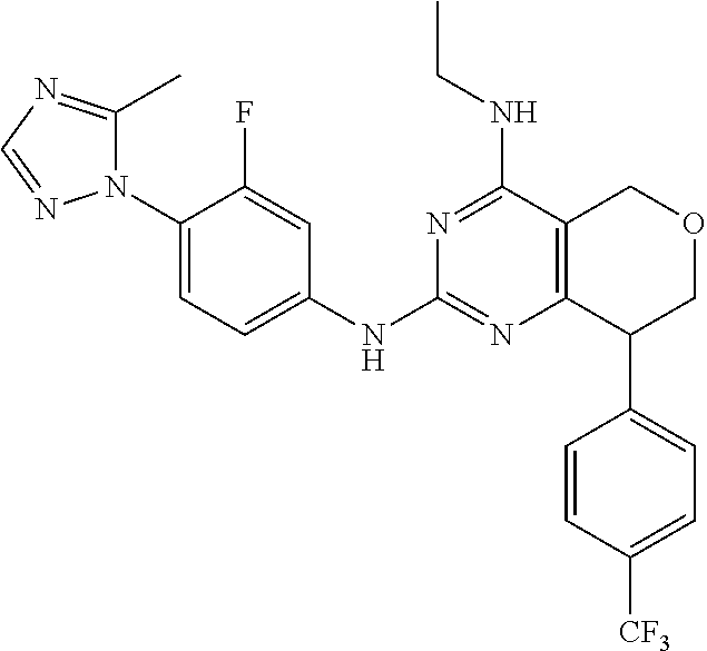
C1(N2C(C)=NC=N2)=CC=C(NC2=NC3=C(C(NCC)=N2)COCC3C2=CC=C([CF3])C=C2)C=C1F
